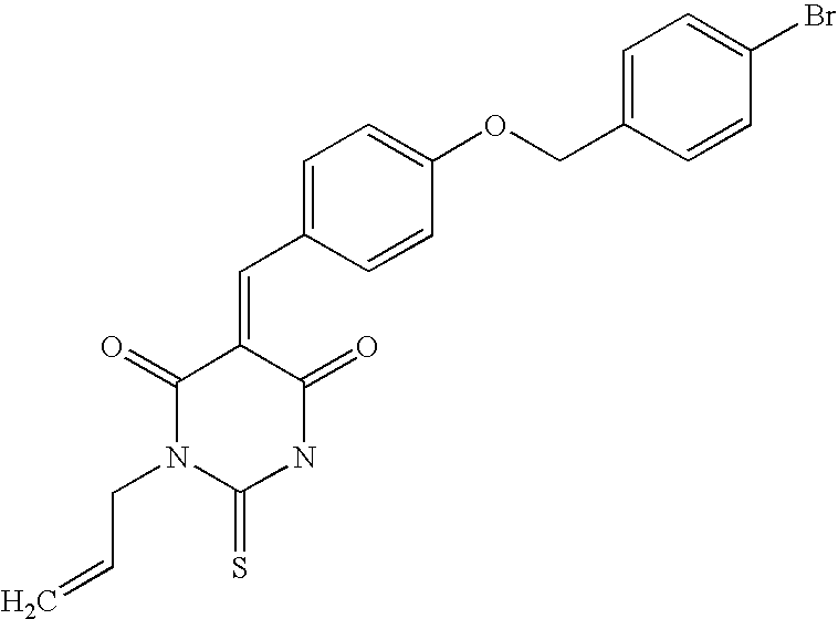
C1(=O)N(CC=C)C(=S)NC(=O)C1=CC1=CC=C(OCC2=CC=C(Br)C=C2)C=C1
